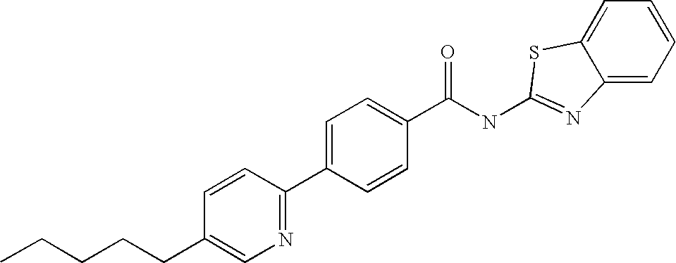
C1=CC=C2C(=C1)SC(NC(C1=CC=C(C3=NC=C(CCCCC)C=C3)C=C1)=O)=N2
